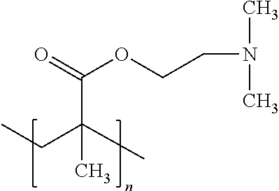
CCC(C)(C)C(=O)OCCN(C)C
